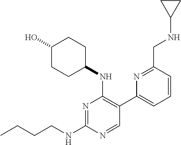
CCCCNC1=NC(NC2CCC(O)CC2)=C(C2=CC=CC(CNC3CC3)=N2)C=N1
